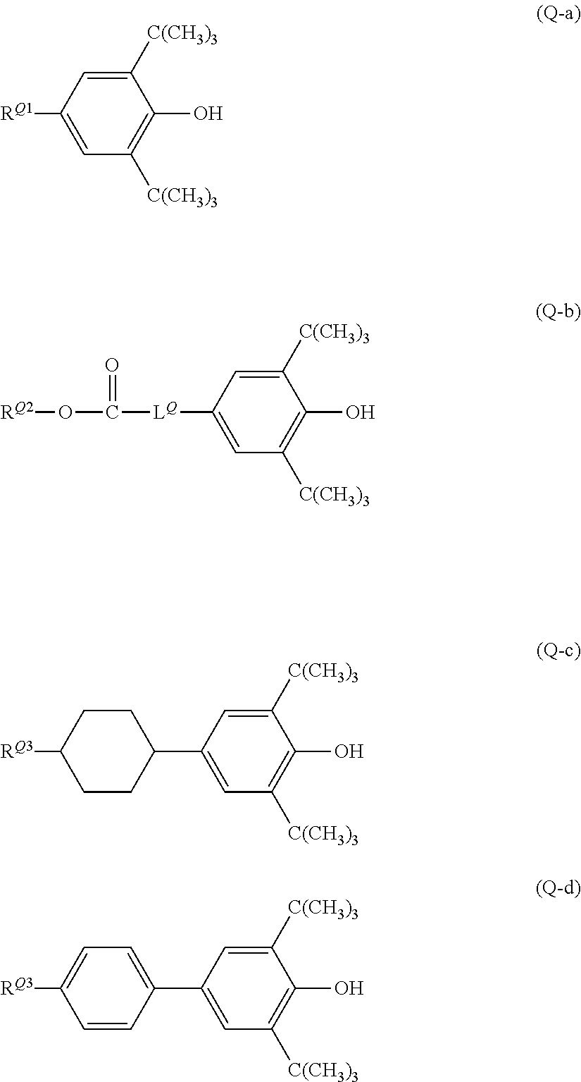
C1=C([C(CH3)3])C(O)=C([C(CH3)3])C=C1[RQ1].C1=C([C(CH3)3])C(O)=C([C(CH3)3])C=C1[LQ]C(O[RQ2])=O.C1=C([C(CH3)3])C(O)=C([C(CH3)3])C=C1C1CCC([RQ3])CC1.C1=C([C(CH3)3])C(O)=C([C(CH3)3])C=C1C1=CC=C([RQ3])C=C1
